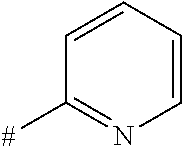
C1=CC=CN=C1[#]
